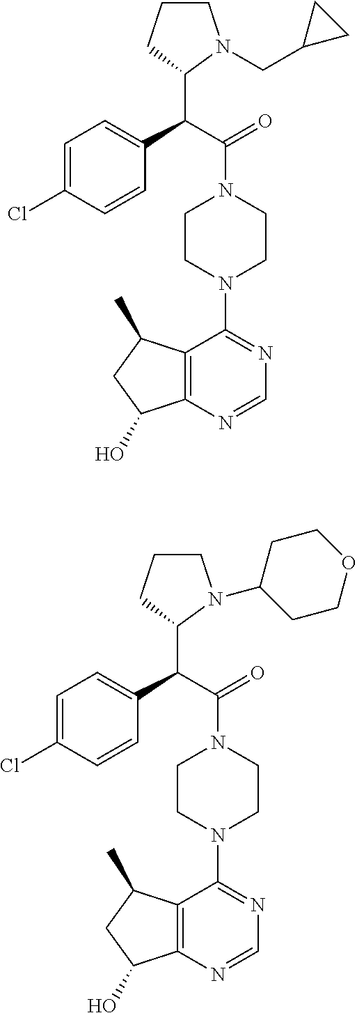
C1=C(Cl)C=CC(C(C(=O)N2CCN(C3=NC=NC4=C3C(C)CC4O)CC2)C2N(CC3CC3)CCC2)=C1.C1=C(Cl)C=CC(C(C(=O)N2CCN(C3=NC=NC4=C3C(C)CC4O)CC2)C2N(C3CCOCC3)CCC2)=C1
